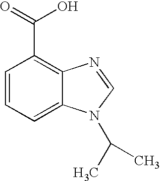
C1=CC=C2C(=C1C(O)=O)N=CN2C(C)C
